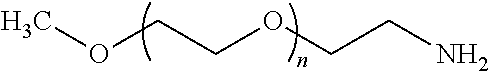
O(CCOCCN)C
